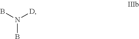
BN(B)[D]
